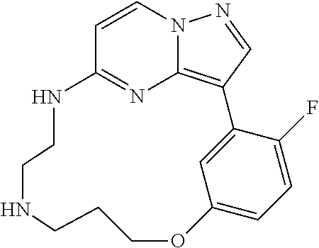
C1=CN2C3=C(C=N2)C2=CC(=CC=C2F)OCCCNCCNC1=N3
